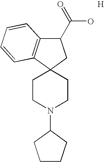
C1CN(C2CCCC2)CCC12CC(C(O)=O)C1=C2C=CC=C1.[H]
